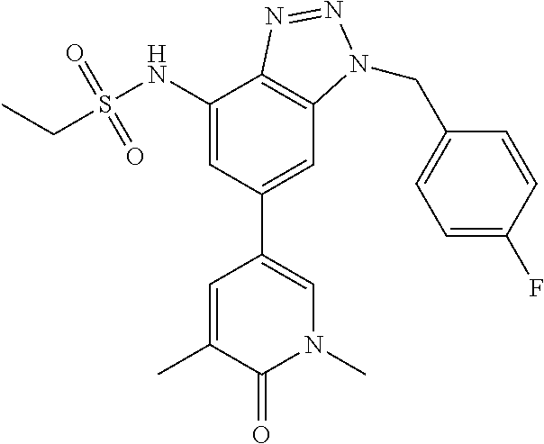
CC1=CC(C2=CC3=C(C(NS(CC)(=O)=O)=C2)N=NN3CC2=CC=C(F)C=C2)=CN(C)C1=O
